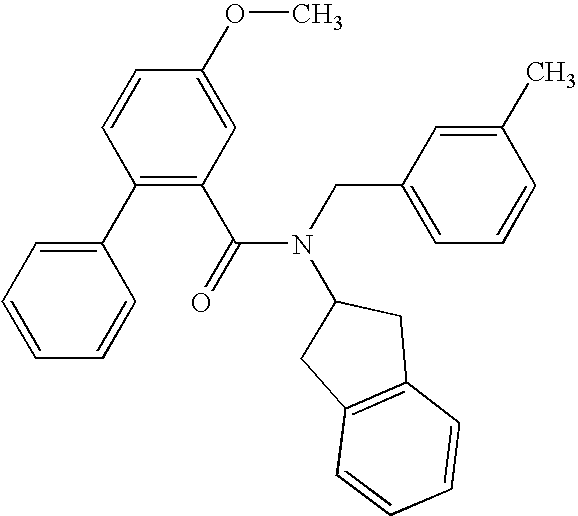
C1(C2=CC=CC=C2)=C(C(N(CC2=CC=CC(C)=C2)C2CC3=C(C2)C=CC=C3)=O)C=C(OC)C=C1
